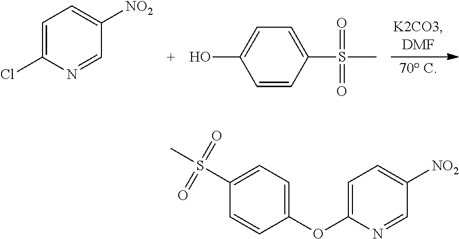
C1=C(Cl)N=CC([NO2])=C1.C1=C(O)C=CC(S(C)(=O)=O)=C1.C1(S(C)(=O)=O)=CC=C(OC2=CC=C([NO2])C=N2)C=C1
